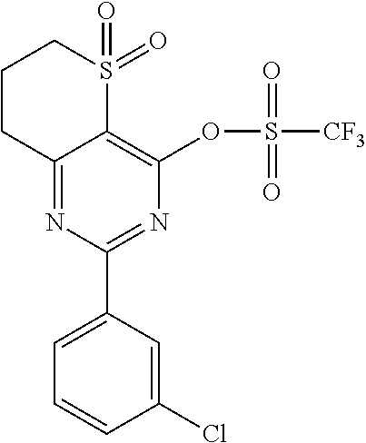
C1CC2=NC(C3=CC=CC(Cl)=C3)=NC(OS(=O)(=O)[CF3])=C2S(=O)(=O)C1
